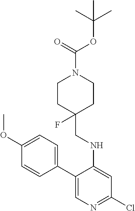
C1(C2=CC=C(OC)C=C2)=CN=C(Cl)C=C1NCC1(F)CCN(C(OC(C)(C)C)=O)CC1
